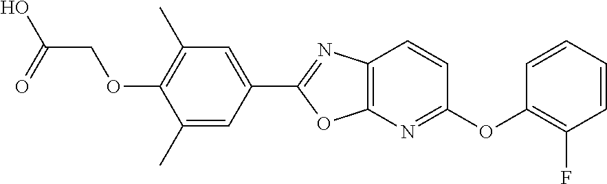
C1=C(C2=NC3=C(O2)N=C(OC2=C(F)C=CC=C2)C=C3)C=C(C)C(OCC(O)=O)=C1C
